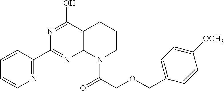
C1=CC(C2=NC3=C(C(O)=N2)CCCN3C(=O)COCC2=CC=C([OCH3])C=C2)=NC=C1
